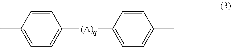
CC1=CC=C([(A)q]C2=CC=C(C)C=C2)C=C1
